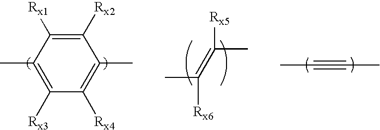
C1([Rx2])=C([Rx1])C(C)=C([Rx3])C([Rx4])=C1C.CC([Rx6])=C(C)[Rx5].C(C)#CC
